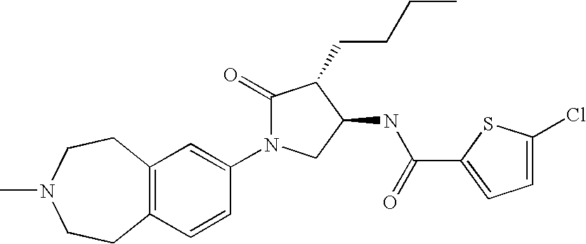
C12=C(C=CC(N3C(=O)C(CCCC)C(NC(C4=CC=C(Cl)S4)=O)C3)=C1)CCN(C)CC2
